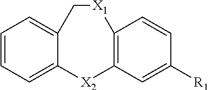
C1=CC=C2C(=C1)C[X1]C1=C([X2]2)C=C([R1])C=C1
